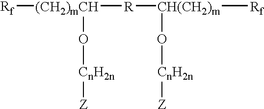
[(CH2)mCH]([Rf])([R][CH(CH2)m]([Rf])O[CnH2n][Z])O[CnH2n][Z]
